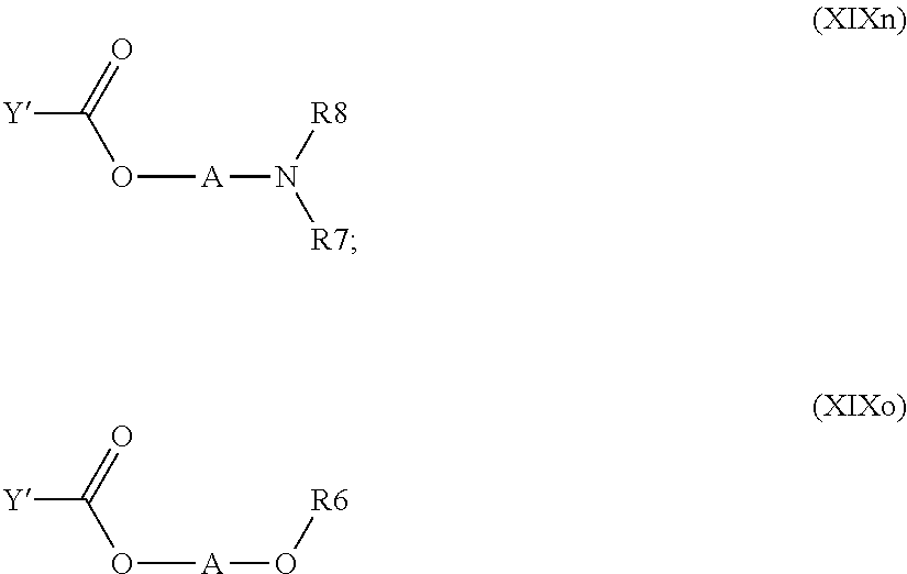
O([A]N([R8])[R7])C([Y])=O.O([A]O[R6])C([Y])=O
